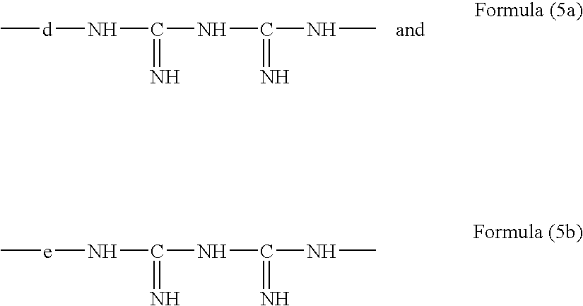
C[d]NC(=N)NC(=N)NC.C[e]NC(=N)NC(=N)NC
